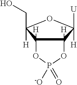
[U]C1([H])C2([H])C([H])(C(CO)([H])O1)OP([-O])(=O)O2
